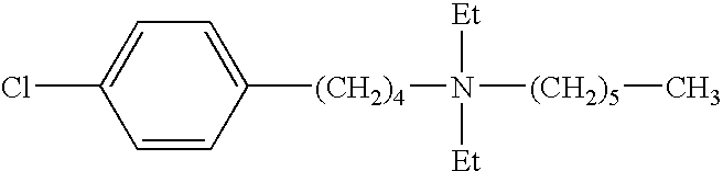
C1=C(Cl)C=CC([(CH2)4]N([(CH2)5]C)([Et])[Et])=C1
